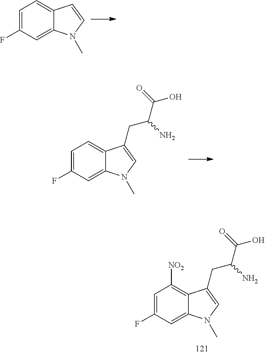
C1=C(F)C=C2C(=C1)C=CN2C.C1=C(F)C=C2C(=C1)C(CC(C(=O)O)N)=CN2C.C1=C(F)C=C2C(=C1[NO2])C(CC(C(=O)O)N)=CN2C
